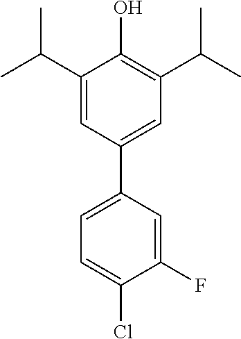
C1(C(C)C)=CC(C2=CC=C(Cl)C(F)=C2)=CC(C(C)C)=C1O
